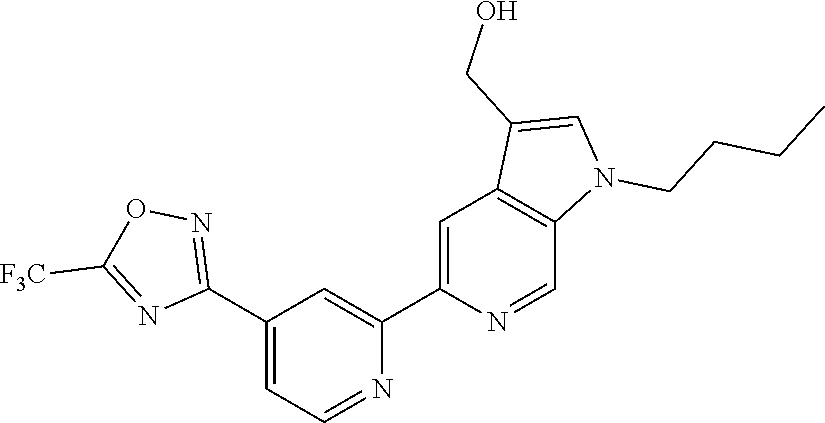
N1=CC=C(C2=NOC([F3C])=N2)C=C1C1=CC2=C(C=N1)N(CCCC)C=C2CO
